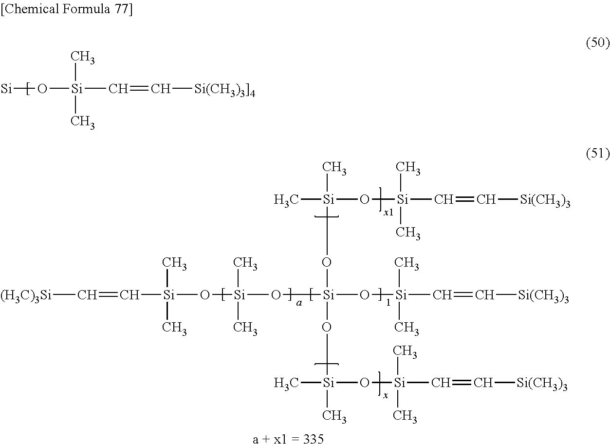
[Si]O[Si](C=C[Si(CH3)3]4])(C)C.[(H3C)3Si]C=C[Si](O[Si](O[Si](O[Si](C=C[Si(CH3)3])(C)C)(O[Si](C)(O[Si](C=C[Si(CH3)3])(C)C)C)O[Si](C)(C)O[Si](C=C[Si(CH3)3])(C)C)(C)C)(C)C
